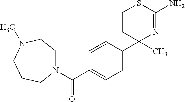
C1=CC(C2(C)N=C(N)SCC2)=CC=C1C(N1CCN(C)CCC1)=O
